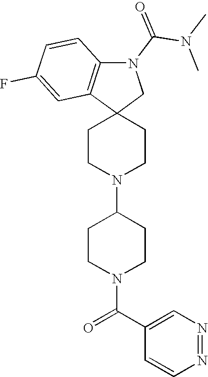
C1CN(C2CCN(C(C3=CN=NC=C3)=O)CC2)CCC12CN(C(N(C)C)=O)C1=C2C=C(F)C=C1
